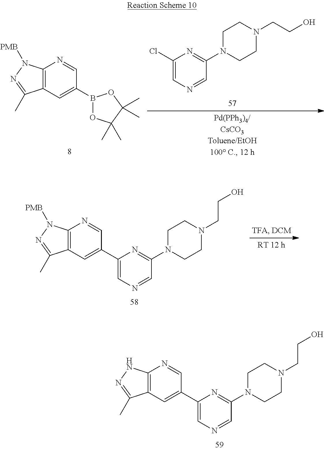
C12=C(C=C(C3=CN=CC(N4CCN(CCO)CC4)=N3)C=N1)C(C)=NN2.C1(Cl)=CN=CC(N2CCN(CCO)CC2)=N1.C12=C(C=C(B3OC(C)(C)C(C)(C)O3)C=N1)C(C)=NN2[PMB].C12=C(C=C(C3=CN=CC(N4CCN(CCO)CC4)=N3)C=N1)C(C)=NN2[PMB]
